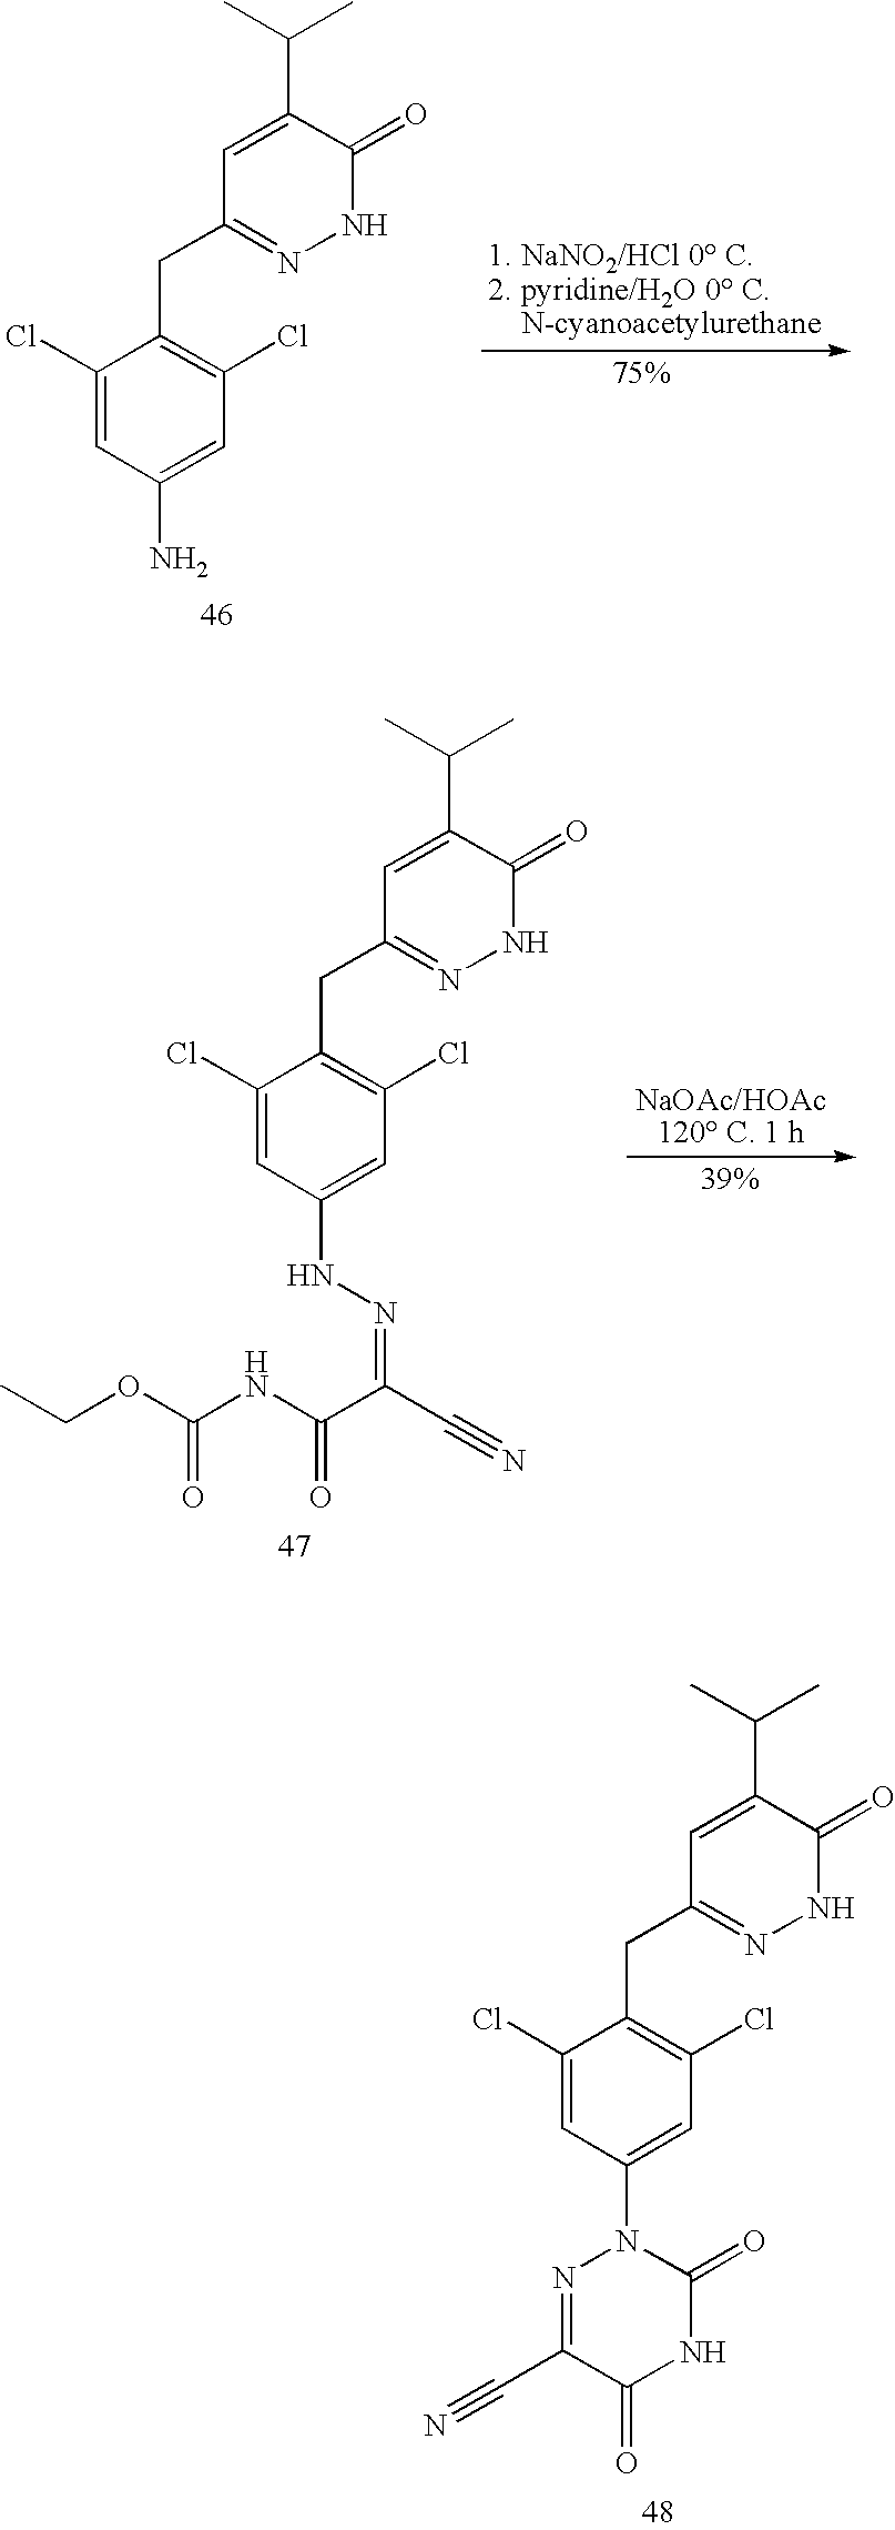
C1(Cl)=CC(N)=CC(Cl)=C1CC1=NNC(=O)C(C(C)C)=C1.C1(Cl)=CC(N2N=C(C#N)C(=O)NC2=O)=CC(Cl)=C1CC1=NNC(=O)C(C(C)C)=C1.C1(Cl)=CC(NN=C(C(NC(OCC)=O)=O)C#N)=CC(Cl)=C1CC1=NNC(=O)C(C(C)C)=C1
